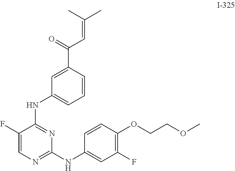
C1(F)=CN=C(NC2=CC(F)=C(OCCOC)C=C2)N=C1NC1=CC=CC(C(=O)C=C(C)C)=C1
